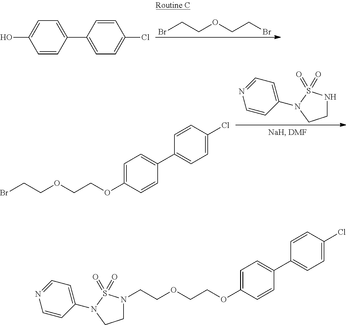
BrCCOCCBr.C1=CC(C2=CC=C(Cl)C=C2)=CC=C1O.C1NS(=O)(=O)N(C2=CC=NC=C2)C1.BrCCOCCOC1=CC=C(C2=CC=C(Cl)C=C2)C=C1.C(COCCOC1=CC=C(C2=CC=C(Cl)C=C2)C=C1)N1CCN(C2=CC=NC=C2)S1(=O)=O
